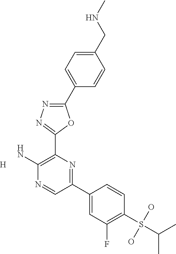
NC1=C(C2=NN=C(C3=CC=C(CNC)C=C3)O2)N=C(C2=CC(F)=C(S(O)(O)C(C)C)C=C2)C=N1.[H]
